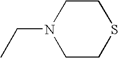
C(N1CCSCC1)C
